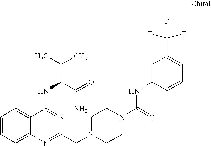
C1=CC=C2C(=C1)C(NC(C(C)C)C(=O)N)=NC(CN1CCN(C(=O)NC3=CC(C(F)(F)F)=CC=C3)CC1)=N2
